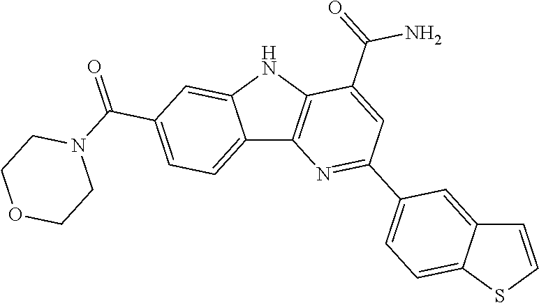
C12=CC=C(C(=O)N3CCOCC3)C=C1NC1=C2N=C(C2=CC=C3C(=C2)C=CS3)C=C1C(=O)N
